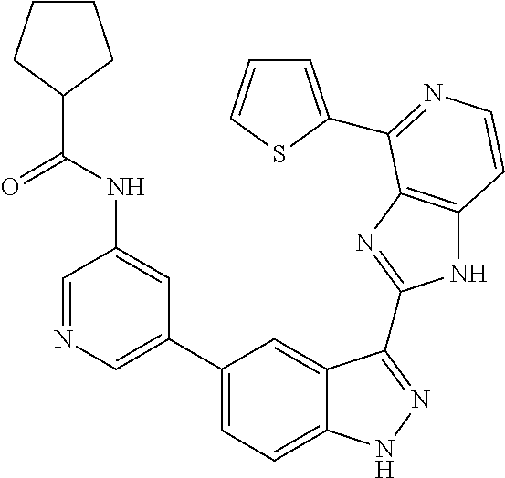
C1(C2=CN=CC(NC(C3CCCC3)=O)=C2)=CC=C2C(=C1)C(C1=NC3=C(N1)C=CN=C3C1=CC=CS1)=NN2
